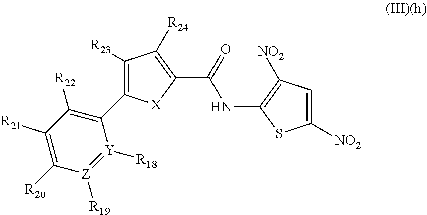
C1([R23])=C(C2=C([R22])C([R21])=C([R20])[Z]([R19])=[Y]2[R18])[X]C(C(=O)NC2=C([NO2])C=C([NO2])S2)=C1[R24]
